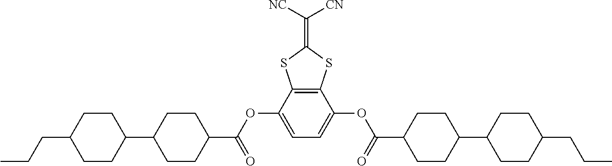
C12=C(C(OC(C3CCC(C4CCC(CCC)CC4)CC3)=O)=CC=C1OC(C1CCC(C3CCC(CCC)CC3)CC1)=O)SC(=C([NC])[CN])S2
